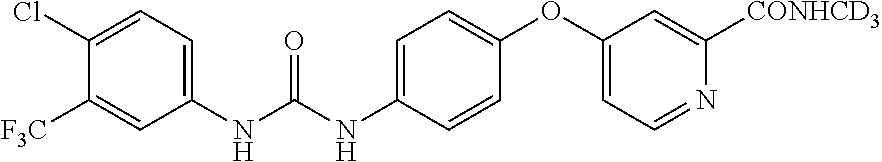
C1([F3C])=CC(NC(NC2=CC=C(OC3=CC=NC([CONHCD3])=C3)C=C2)=O)=CC=C1Cl
